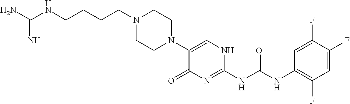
C1(N2CCN(CCCCNC(N)=N)CC2)=CNC(NC(NC2=C(F)C=C(F)C(F)=C2)=O)=NC1=O
